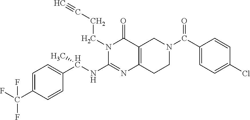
C1=C(C(F)(F)F)C=CC(C(NC2=NC3=C(C(=O)N2CCC#C)CN(C(=O)C2=CC=C(Cl)C=C2)CC3)C)=C1
